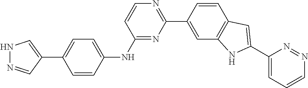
N1=C(NC2=CC=C(C3=CNN=C3)C=C2)C=CN=C1C1=CC2=C(C=C1)C=C(C1=CC=CN=N1)N2
